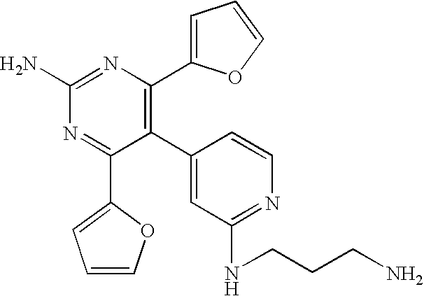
C1(N)=NC(C2=CC=CO2)=C(C2=CC(NCCCN)=NC=C2)C(C2=CC=CO2)=N1
